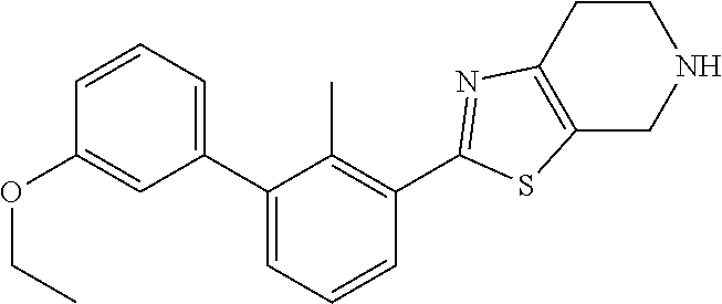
C1(C2=CC=CC(OCC)=C2)=CC=CC(C2=NC3=C(S2)CNCC3)=C1C
